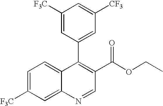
C1([F3C])=CC(C2=C(C(=O)OCC)C=NC3=CC([F3C])=CC=C23)=CC([CF3])=C1
